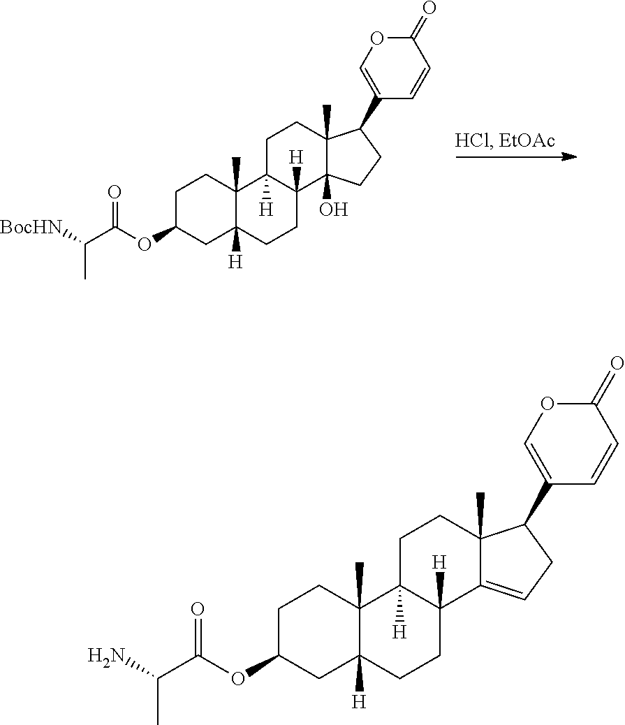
C1C(OC(C([BocHN])C)=O)CC2([H])C(C)(C1)C1([H])C([H])(CC2)C2(O)C(C)(CC1)C(C1=COC(=O)C=C1)CC2.C1C(OC(C(N)C)=O)CC2([H])C(C)(C1)C1([H])C([H])(CC2)C2=CCC(C3=COC(=O)C=C3)C2(C)CC1
